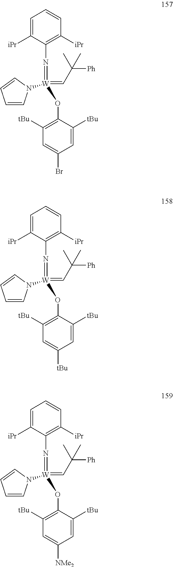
N(=[W](OC1=C([tBu])C=C(Br)C=C1[tBu])(=CC([Ph])(C)C)N1C=CC=C1)C1=C([iPr])C=CC=C1[iPr].N(=[W](OC1=C([tBu])C=C([tBu])C=C1[tBu])(=CC([Ph])(C)C)N1C=CC=C1)C1=C([iPr])C=CC=C1[iPr].N(=[W](OC1=C([tBu])C=C([NMe2])C=C1[tBu])(=CC([Ph])(C)C)N1C=CC=C1)C1=C([iPr])C=CC=C1[iPr]
